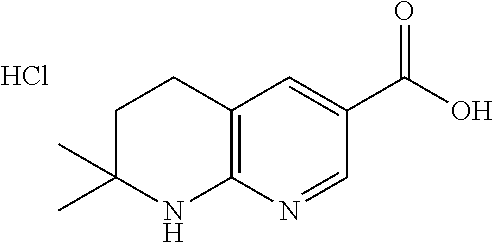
C1C(C)(C)NC2=C(C1)C=C(C(O)=O)C=N2.Cl
